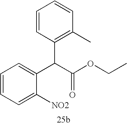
C1=C([NO2])C(C(C(OCC)=O)C2=C(C)C=CC=C2)=CC=C1
